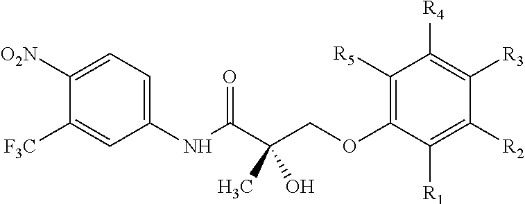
C1([O2N])=CC=C(NC(C(COC2=C([R5])C([R4])=C([R3])C([R2])=C2[R1])(C)O)=O)C=C1[F3C]
